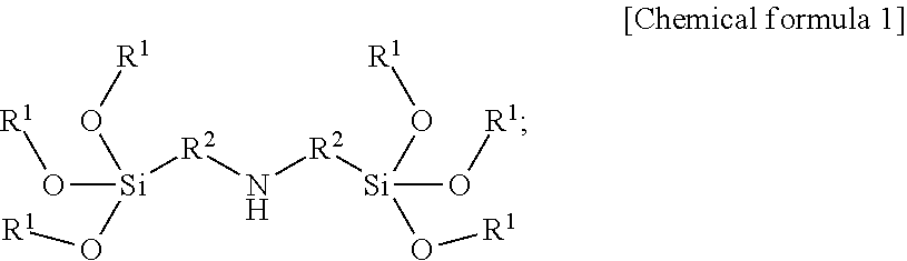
N([R2][Si](O[R1])(O[R1])O[R1])[R2][Si](O[R1])(O[R1])O[R1]
